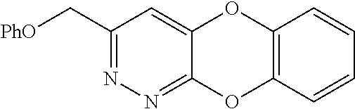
C1(C[PhO])=NN=C2C(=C1)OC1=C(O2)C=CC=C1
